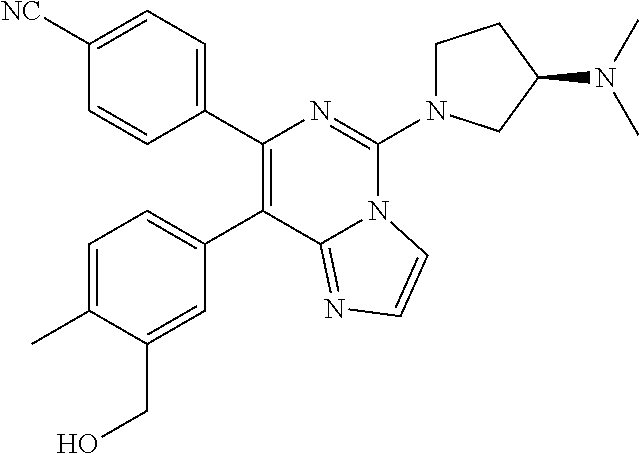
C1(C)=CC=C(C2=C(C3=CC=C([NC])C=C3)N=C(N3CCC(N(C)C)C3)N3C2=NC=C3)C=C1CO
